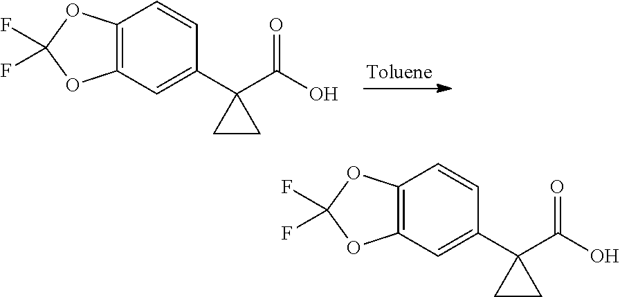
C12=C(C=C(C3(C(O)=O)CC3)C=C1)OC(F)(F)O2.C12=C(C=C(C3(C(O)=O)CC3)C=C1)OC(F)(F)O2
